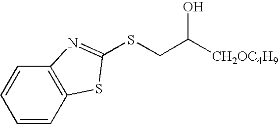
C1=CC2=C(C=C1)N=C(SCC([CH2OC4H9])O)S2
